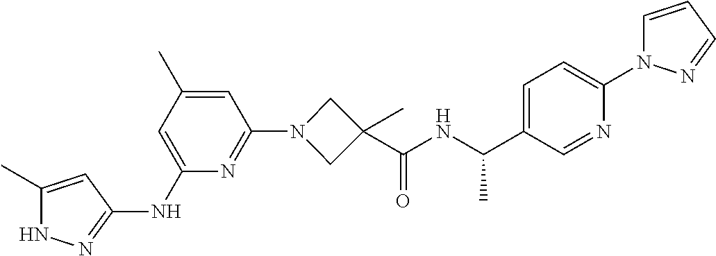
N1C(C)=CC(NC2=CC(C)=CC(N3CC(C(NC(C4=CC=C(N5C=CC=N5)N=C4)C)=O)(C)C3)=N2)=N1
